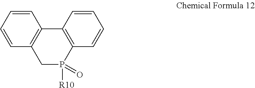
C1=CC=CC2=C1CP([R10])(=O)C1=C2C=CC=C1
